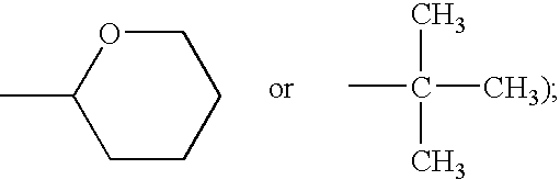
C1CCCOC1C.CC([CH3)])(C)C
